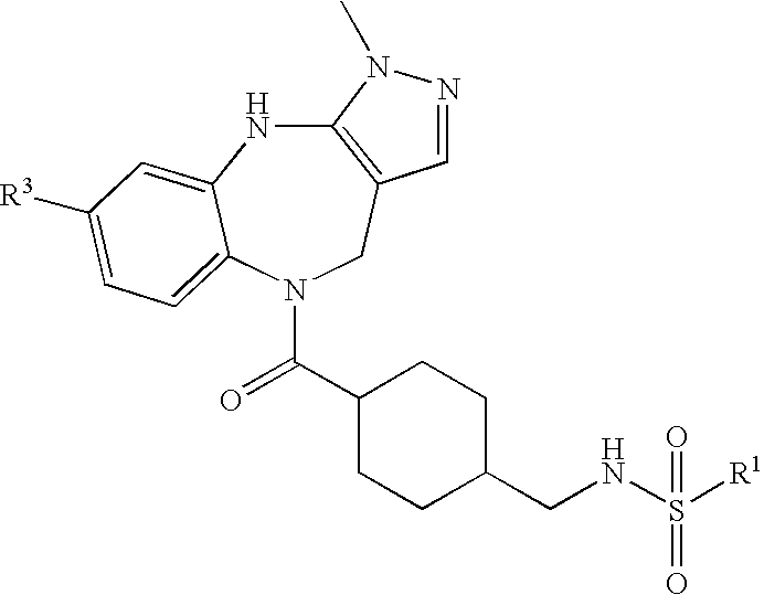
N1C2=CC([R3])=CC=C2N(C(C2CCC(CNS([R1])(=O)=O)CC2)=O)CC2=C1N(C)N=C2
